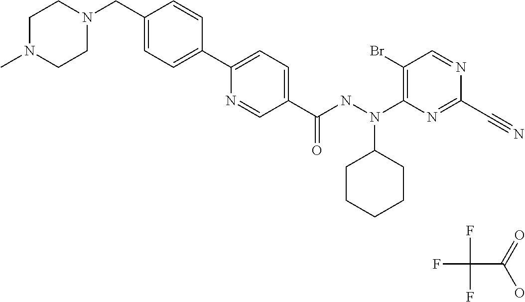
C1(C2=CC=C(C(NN(C3=C(Br)C=NC(C#N)=N3)C3CCCCC3)=O)C=N2)=CC=C(CN2CCN(C)CC2)C=C1.FC(F)(F)C(=O)O
